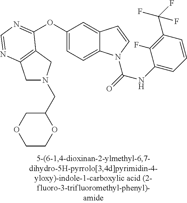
O(C1=CC=C2C(=C1)C=CN2C(=O)NC1=CC=CC(C(F)(F)F)=C1F)C1=NC=NC2=C1CN(CC1OCCOC1)C2
